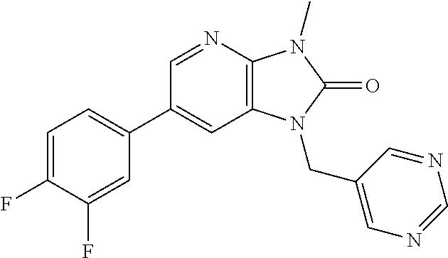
C1=C(F)C(F)=CC(C2=CC3=C(N=C2)N(C)C(=O)N3CC2=CN=CN=C2)=C1
